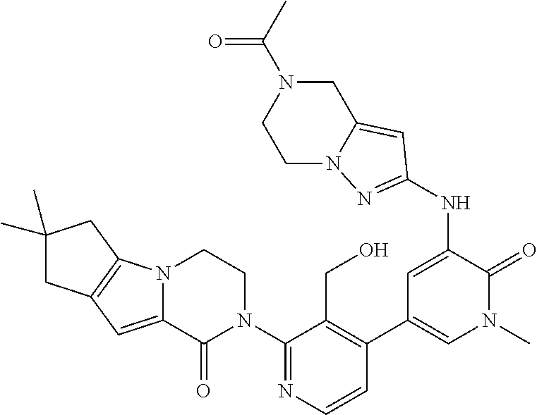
N12C(=CC3=C1CC(C)(C)C3)C(=O)N(C1=NC=CC(C3=CN(C)C(=O)C(NC4=NN5C(=C4)CN(C(C)=O)CC5)=C3)=C1CO)CC2
